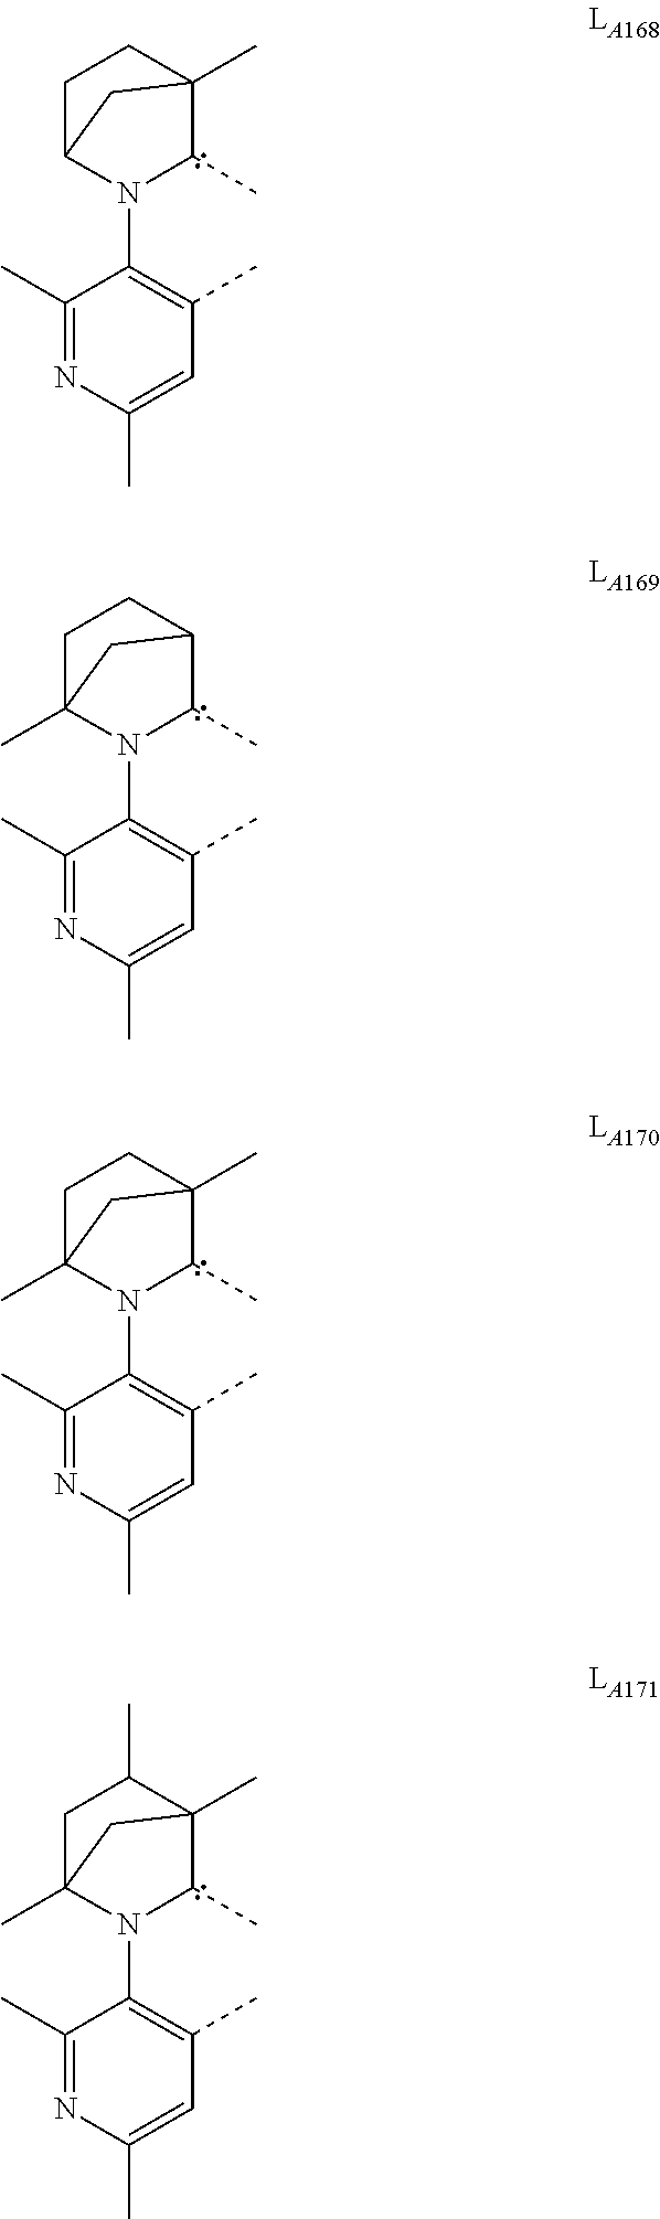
C1(C)=NC(C)=CC(C)=C1N1C(C)C2(C)CCC1C2.C1(C)=NC(C)=CC(C)=C1N1C(C)C2CCC1(C)C2.C1(C)=NC(C)=CC(C)=C1N1C(C)C2(C)CCC1(C)C2.C1(C)=NC(C)=CC(C)=C1N1C(C)C2(C)C(C)CC1(C)C2
